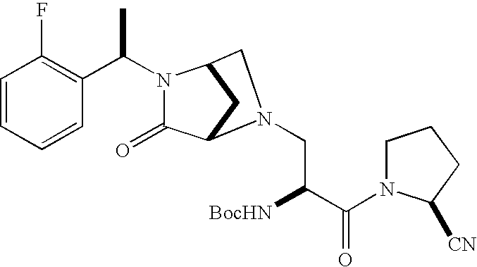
C1=CC=CC(C(N2C(=O)C3CC2CN3CC([BocHN])C(=O)N2CCCC2[CN])C)=C1F
